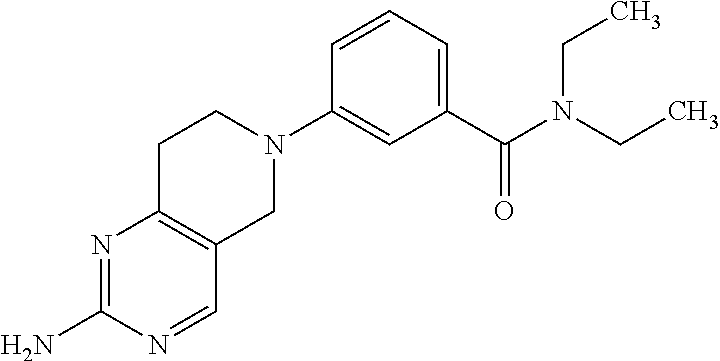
N1=C(N)N=CC2=C1CCN(C1=CC(C(N(CC)CC)=O)=CC=C1)C2
